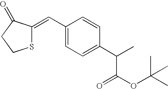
S1C(=CC2=CC=C(C(C)C(OC(C)(C)C)=O)C=C2)C(=O)CC1
